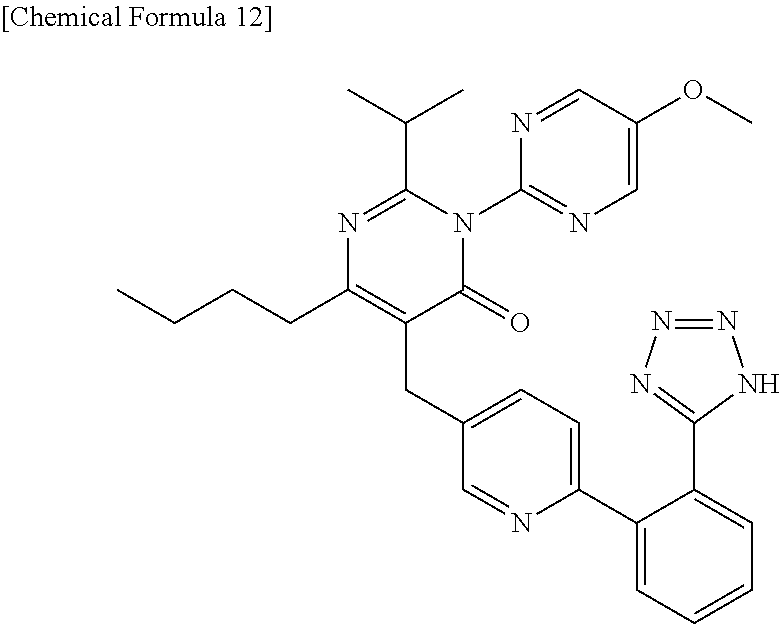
N1=C(C(C)C)N(C2=NC=C(OC)C=N2)C(=O)C(CC2=CC=C(C3=CC=CC=C3C3=NN=NN3)N=C2)=C1CCCC
